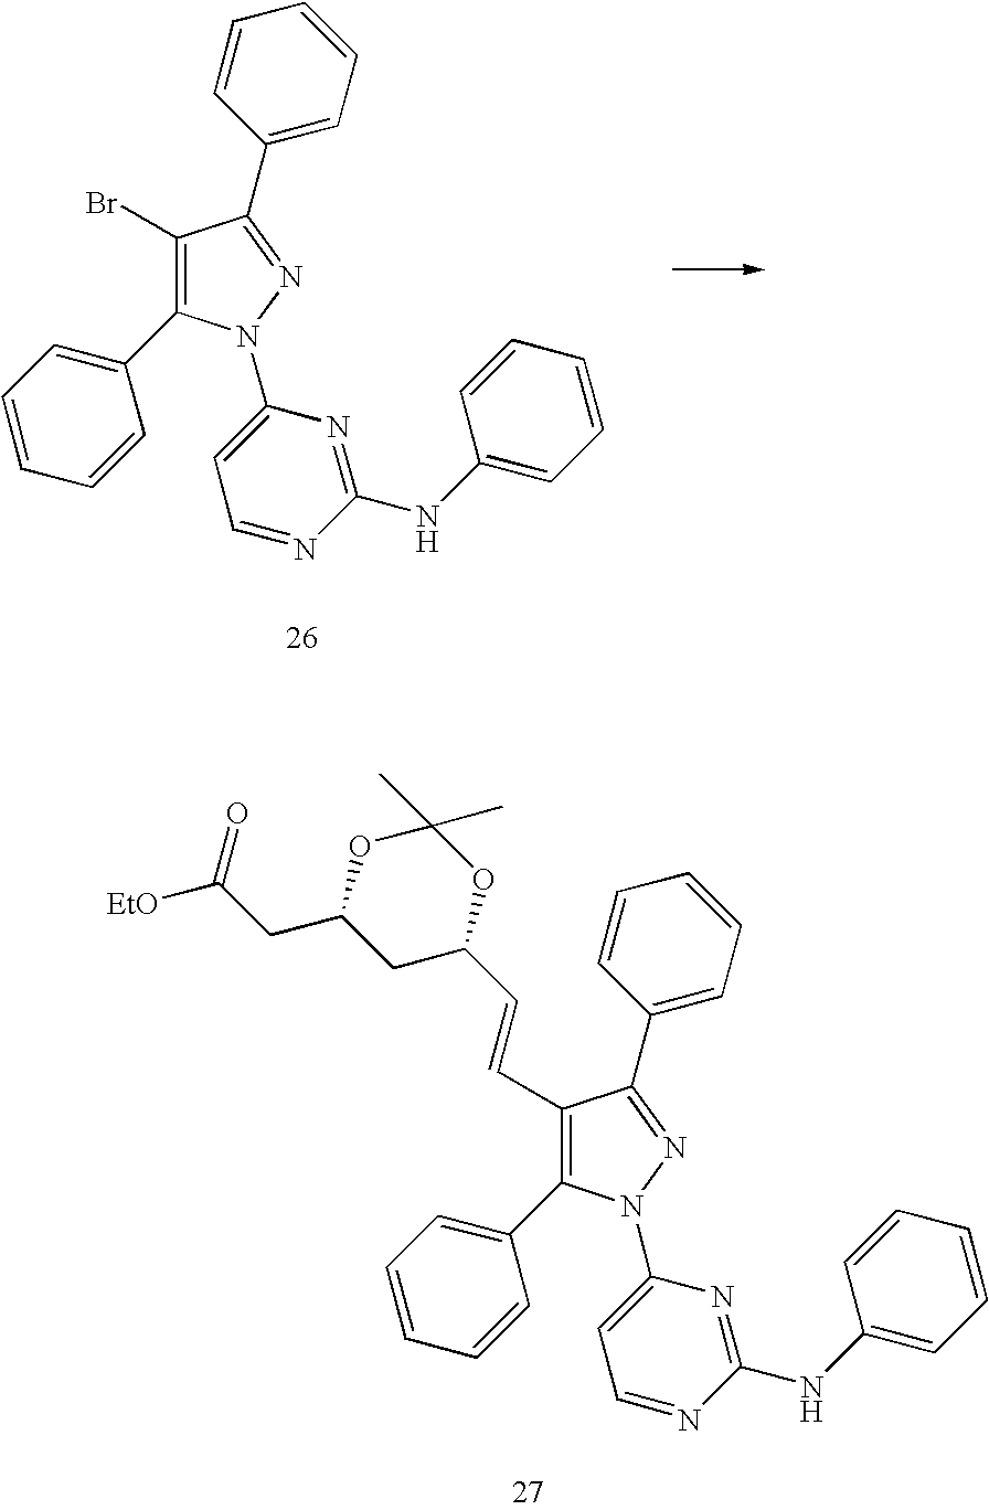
C1(C=CC2CC(CC([EtO])=O)OC(C)(C)O2)=C(C2=CC=CC=C2)N(C2=CC=NC(NC3=CC=CC=C3)=N2)N=C1C1=CC=CC=C1.C1(Br)=C(C2=CC=CC=C2)N(C2=CC=NC(NC3=CC=CC=C3)=N2)N=C1C1=CC=CC=C1
